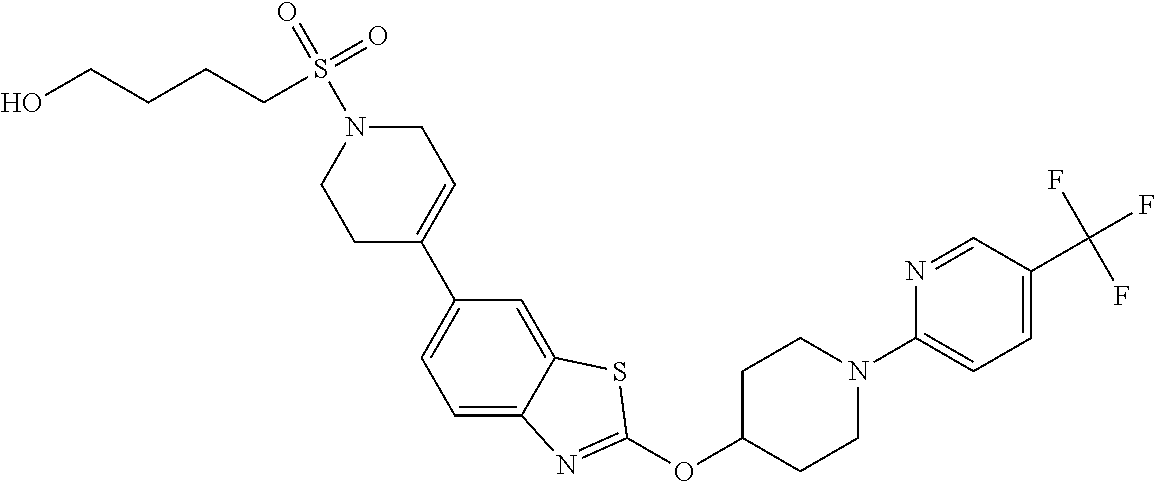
C1(C2=CCN(S(=O)(CCCCO)=O)CC2)=CC=C2C(=C1)SC(OC1CCN(C3=CC=C(C(F)(F)F)C=N3)CC1)=N2
